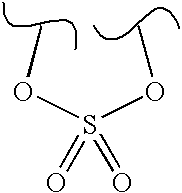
S(=O)(OC)(OC)=O
